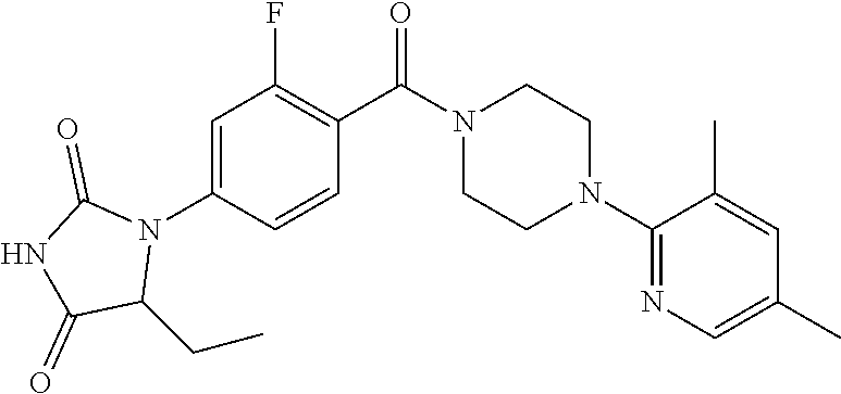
C1=C(N2C(=O)NC(=O)C2CC)C=CC(C(N2CCN(C3=NC=C(C)C=C3C)CC2)=O)=C1F
